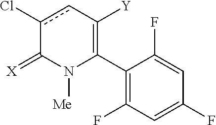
C1(C2=C([Y])cc(Cl)C(=[X])N2[Me])=C(F)C=C(F)C=C1F
